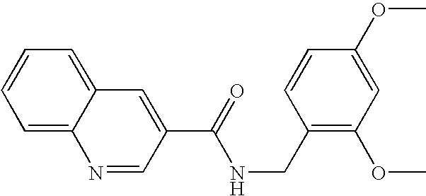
C1(C(=O)NCC2=C(OC)C=C(OC)C=C2)=CC2=CC=CC=C2N=C1
